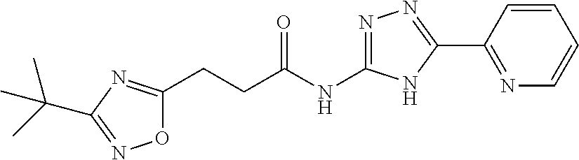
C(CC1=NC(C(C)(C)C)=NO1)C(NC1=NN=C(C2=NC=CC=C2)N1)=O
